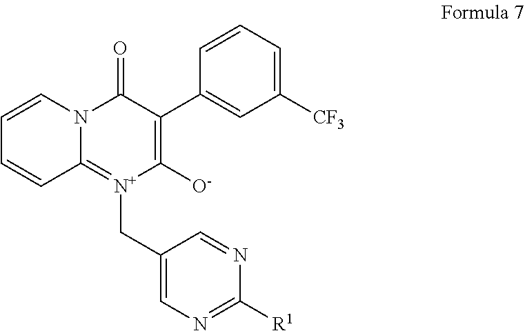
C1=CC=CC2=[N+](CC3=CN=C([R1])N=C3)C([O-])=C(C3=CC([CF3])=CC=C3)C(=O)N12
